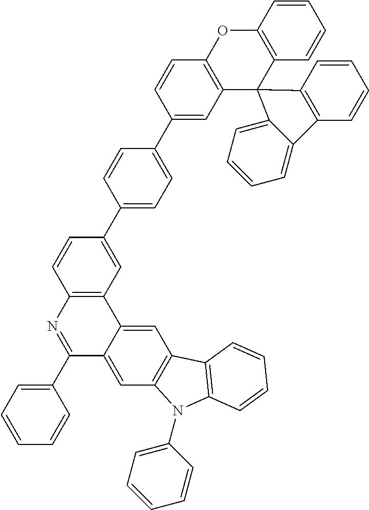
C1=CC=C(C2=NC3=C(C4=CC5=C(C=C24)N(C2=CC=CC=C2)C2=C5C=CC=C2)C=C(C2=CC=C(C4=CC5=C(C=C4)OC4=C(C=CC=C4)C54C5=C(C=CC=C5)C5=CC=CC=C54)C=C2)C=C3)C=C1
